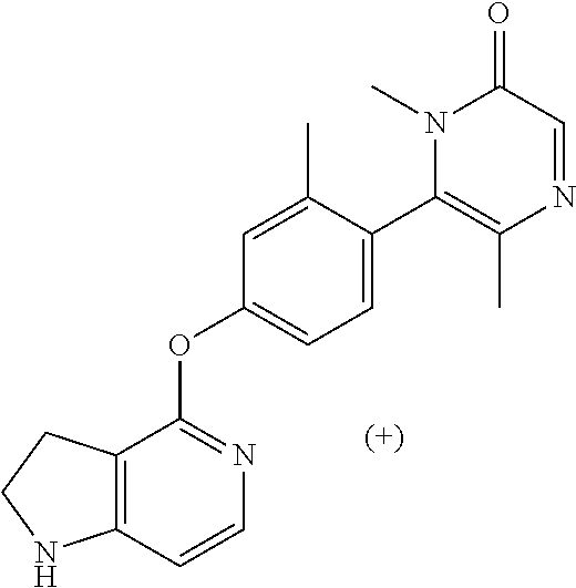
C12=C(C=CN=C1OC1=CC=C(C3=C(C)N=CC(=O)N3C)C(C)=C1)NCC2
